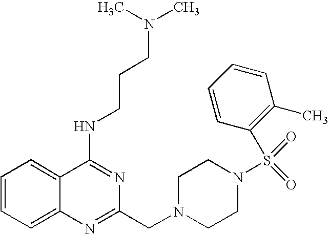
C1=CC=C2C(=C1)C(NCCCN(C)C)=NC(CN1CCN(S(=O)(=O)C3=C(C)C=CC=C3)CC1)=N2
